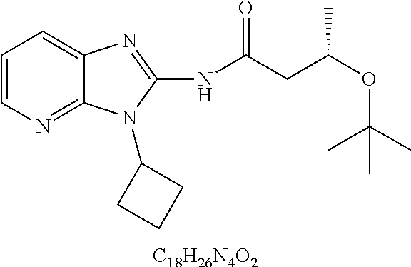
C1=CN=C2C(=C1)N=C(NC(CC(OC(C)(C)C)C)=O)N2C1CCC1.[C18H26N4O2]
